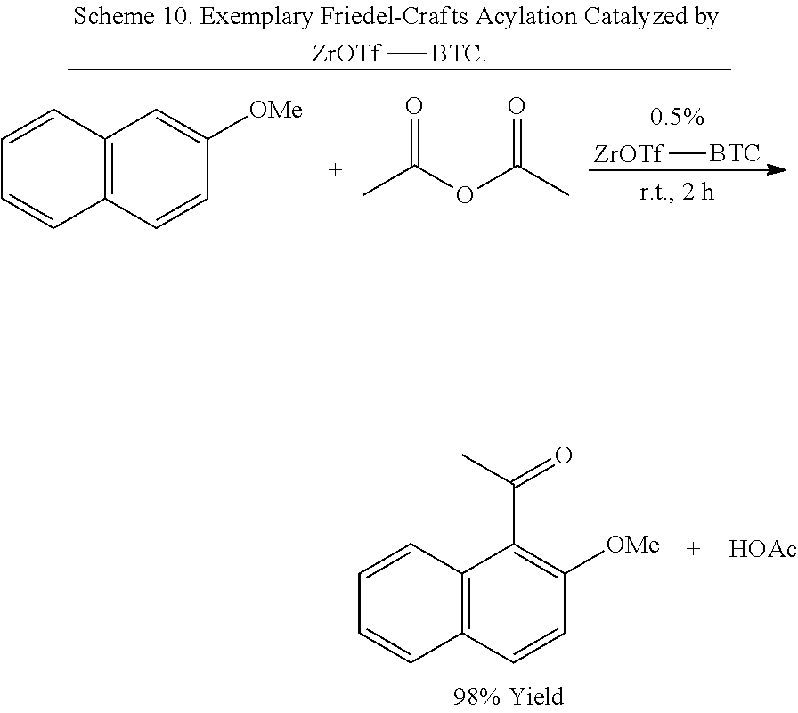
C12=C(C=CC([OMe])=C1C(=O)C)C=CC=C2.[HOAc].C12=C(C=CC([OMe])=C1)C=CC=C2.[ZrOTf][BTC].O=C(C)OC(=O)C.[ZrOTf][BTC]
